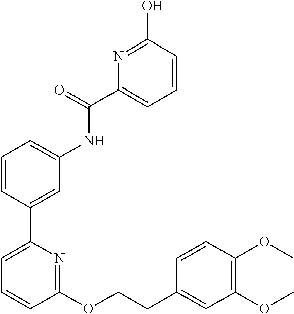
C1=CC(C2=CC=CC(OCCC3=CC(OC)=C(OC)C=C3)=N2)=CC(NC(C2=CC=CC(O)=N2)=O)=C1
